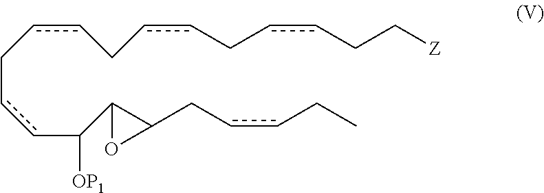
c(cCccC(C1C(CccCC)O1)[OP1])CccCccCC[Z]
